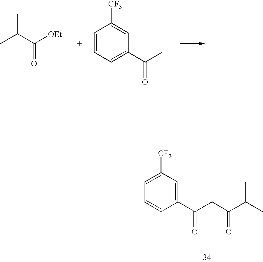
CC(C([OEt])=O)C.C1=CC=C(C(C)=O)C=C1[CF3].C1=C([CF3])C=C(C(CC(C(C)C)=O)=O)C=C1
